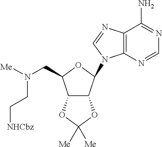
C12=C(N=CN1C1C3C(C(CN([Me])CC[NHCbz])O1)OC([Me])([Me])O3)C(N)=NC=N2
